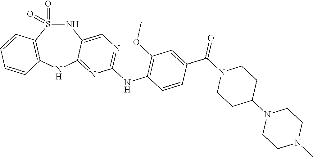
N1S(=O)(=O)C2=C(NC3=NC(NC4=C(OC)C=C(C(N5CCC(N6CCN(C)CC6)CC5)=O)C=C4)=NC=C13)C=CC=C2
